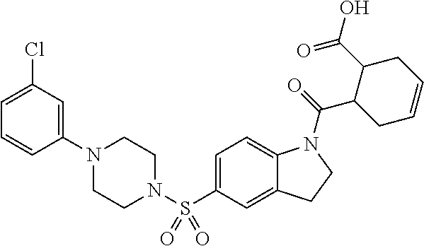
C1(N2CCN(S(C3=CC=C4C(=C3)CCN4C(=O)C3CC=CCC3C(O)=O)(=O)=O)CC2)=CC(Cl)=CC=C1
